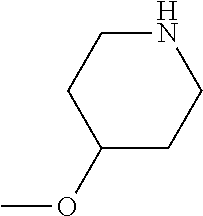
N1CCC(OC)CC1
